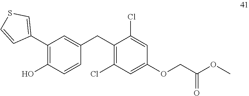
C1(C2=CSC=C2)=C(O)C=CC(CC2=C(Cl)C=C(OCC(OC)=O)C=C2Cl)=C1
